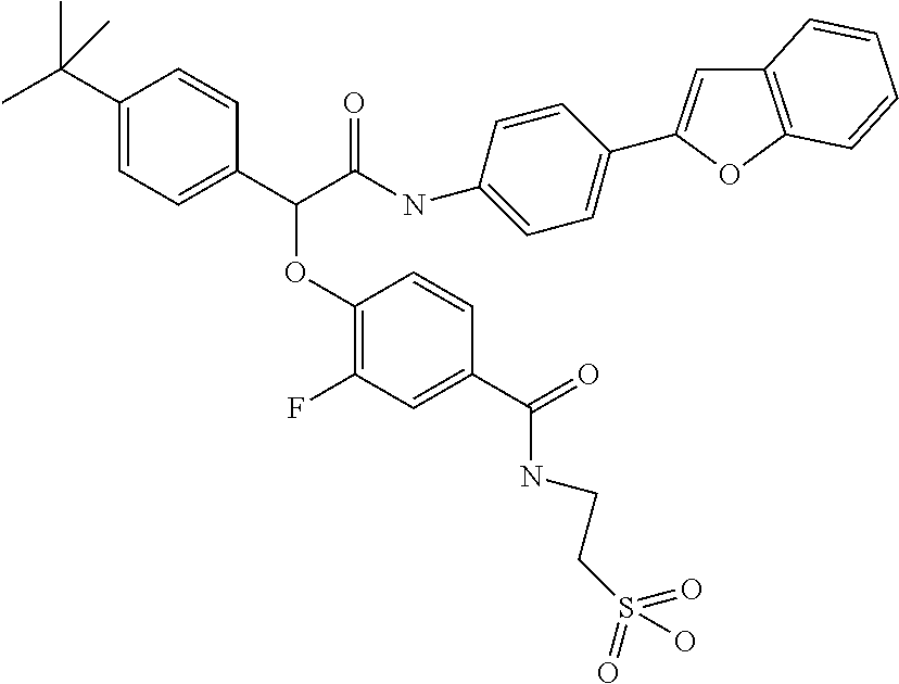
C1(C(C)(C)C)=CC=C(C(C(NC2=CC=C(C3=CC4=C(O3)C=CC=C4)C=C2)=O)OC2=C(F)C=C(C(=O)NCCS(=O)(=O)O)C=C2)C=C1
